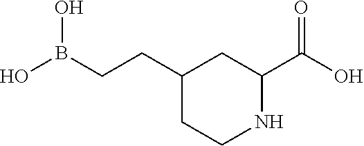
OB(CCC1CCNC(C(O)=O)C1)O
